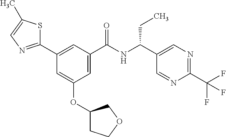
C1=C(C(NC(C2=CN=C(C(F)(F)F)N=C2)CC)=O)C=C(C2=NC=C(C)S2)C=C1OC1CCOC1
